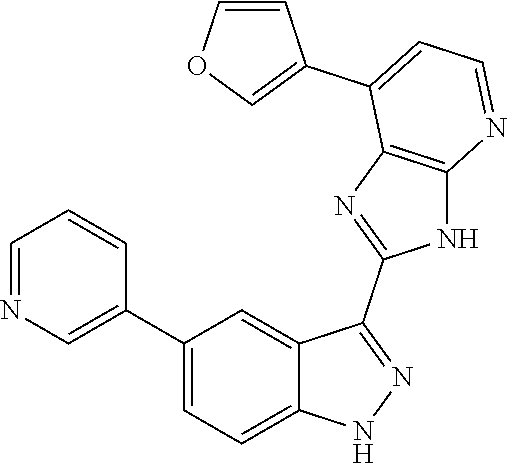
C1=NC=C(C2=CC=C3C(=C2)C(C2=NC4=C(N2)N=CC=C4C2=COC=C2)=NN3)C=C1
